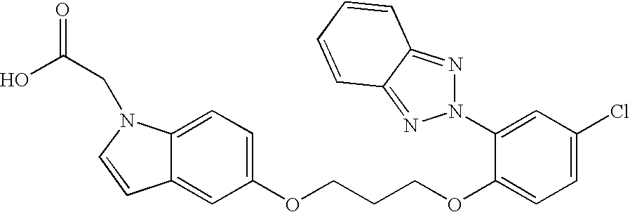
C12=CC=C(OCCCOC3=CC=C(Cl)C=C3N3N=C4C(=N3)C=CC=C4)C=C1C=CN2CC(O)=O
